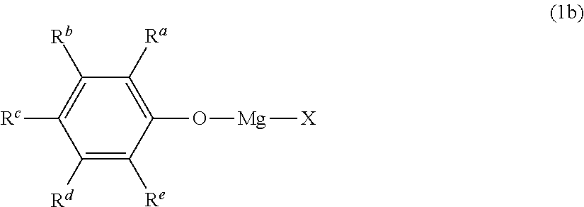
C1([Rd])=C([Re])C(O[Mg][X])=C([Ra])C([Rb])=C1[Rc]
